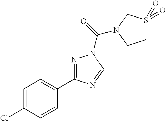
C1=C(Cl)C=CC(C2=NN(C(=O)N3CS(=O)(=O)CC3)C=N2)=C1
